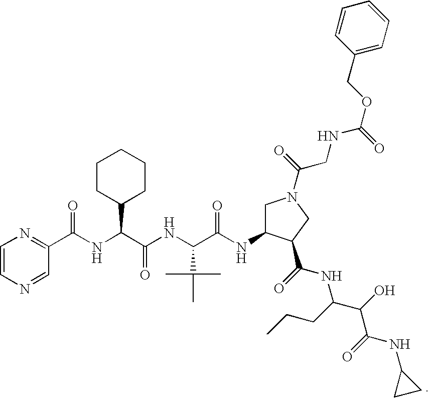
C1=CN=CC(C(NC(C(NC(C(NC2CN(C(=O)CNC(=O)OCC3=CC=CC=C3)CC2C(NC(CCC)C(C(=O)NC2CC2)O)=O)=O)C(C)(C)C)=O)C2CCCCC2)=O)=N1
